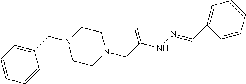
C(N1CCN(CC(NN=CC2=CC=CC=C2)=O)CC1)C1=CC=CC=C1
